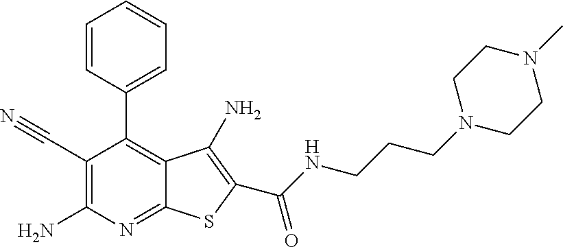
C1=CC(C2=C3C(=NC(N)=C2C#N)SC(C(=O)NCCCN2CCN(C)CC2)=C3N)=CC=C1
